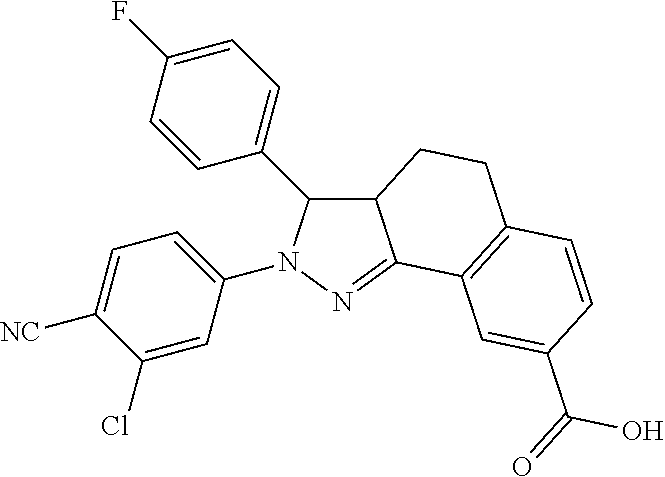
C12C(=NN(C3=CC=C([NC])C(Cl)=C3)C1C1=CC=C(F)C=C1)C1=C(CC2)C=CC(C(=O)O)=C1
